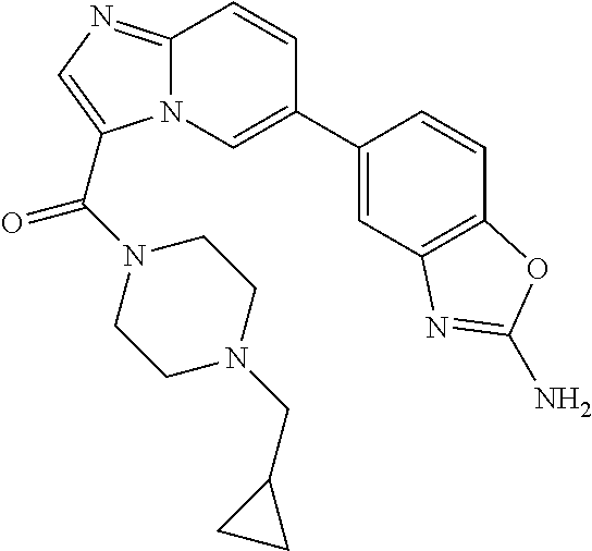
C12=NC=C(C(N3CCN(CC4CC4)CC3)=O)N1C=C(C1=CC3=C(C=C1)OC(N)=N3)C=C2
